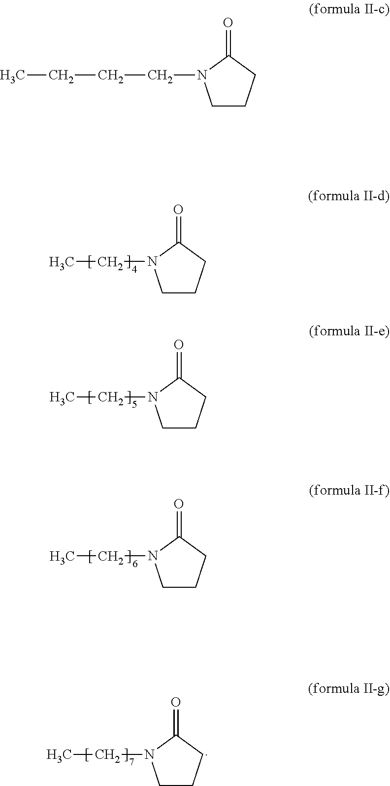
C1CCC(=O)N1CC.C1CCC(=O)N1CC.C1CCC(=O)N1CC.C1CCC(=O)N1CC.C1CCC(=O)N1CCCC
